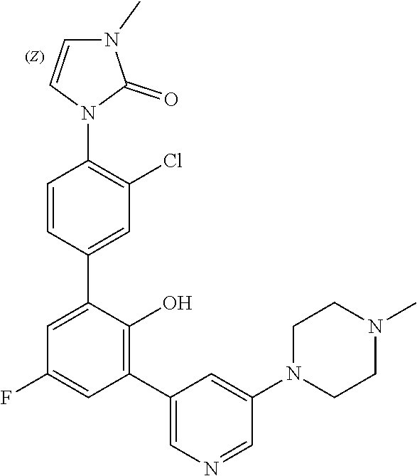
C1=CN(C2=C(Cl)C=C(C3=CC(F)=CC(C4=CN=CC(N5CCN(C)CC5)=C4)=C3O)C=C2)C(=O)N1C
